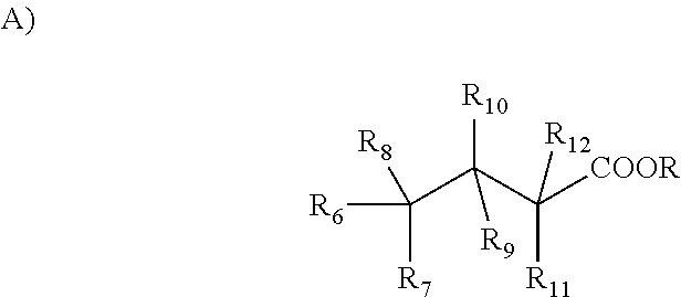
C(C(C([COOR])([R11])[R12])([R10])[R9])([R8])([R6])[R7]
